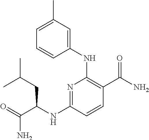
C1(NC(C(=O)N)CC(C)C)=NC(NC2=CC(C)=CC=C2)=C(C(N)=O)C=C1
